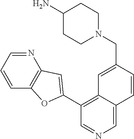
N1(CC2=CC3=C(C4=CC5=C(C=CC=N5)O4)C=NC=C3C=C2)CCC(N)CC1
